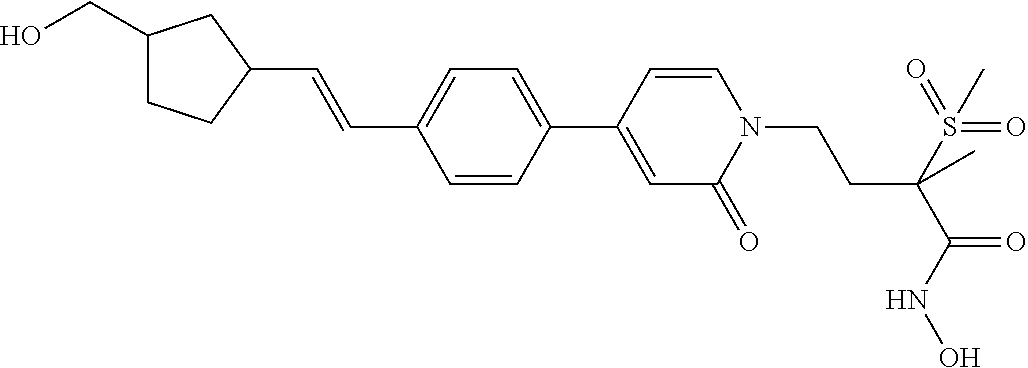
C1=CC(C2=CC(=O)N(CCC(C(=O)NO)(S(=O)(=O)C)C)C=C2)=CC=C1C=CC1CC(CO)CC1
